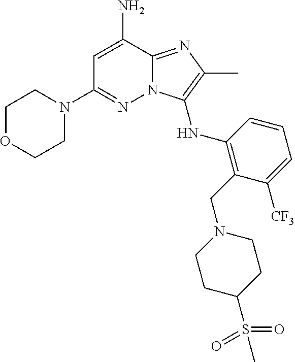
NC1=CC(N2CCOCC2)=NN2C1=NC(C)=C2NC1=C(CN2CCC(S(=O)(C)=O)CC2)C([CF3])=CC=C1
